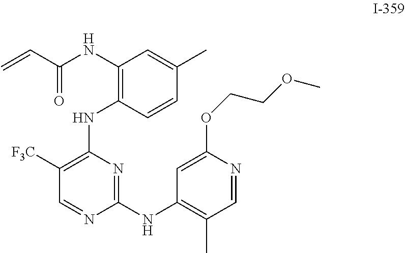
N1=C(NC2=C(C)C=NC(OCCOC)=C2)N=CC([F3C])=C1NC1=C(NC(C=C)=O)C=C(C)C=C1
